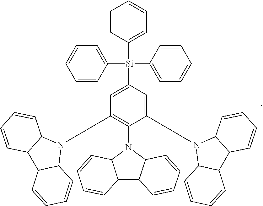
C1(N2C3C(C4C2C=CC=C4)C=CC=C3)=C(N2C3C(C4C2C=CC=C4)C=CC=C3)C=C([Si](C2=CC=CC=C2)(C2=CC=CC=C2)C2=CC=CC=C2)C=C1N1C2C(C3C1C=CC=C3)C=CC=C2
